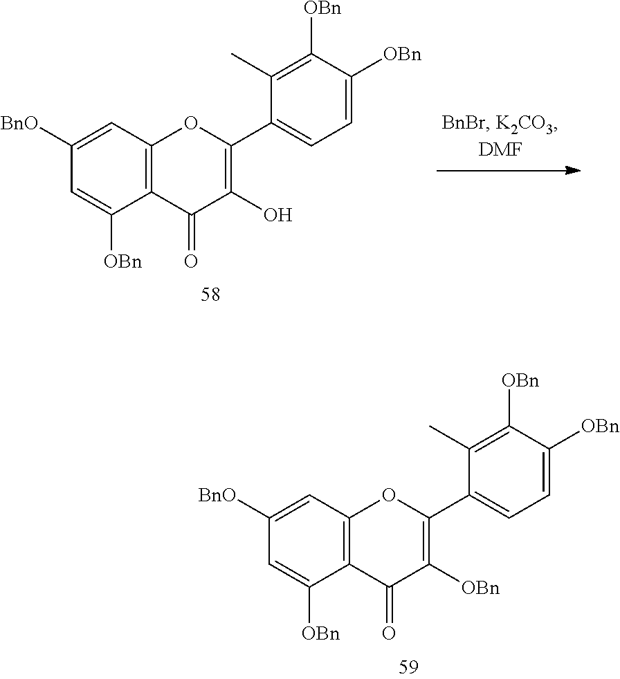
C1([BnO])=CC2=C(C([OBn])=C1)C(=O)C([OBn])=C(C1=CC=C([OBn])C([OBn])=C1C)O2.C1([BnO])=CC2=C(C([OBn])=C1)C(=O)C(O)=C(C1=CC=C([OBn])C([OBn])=C1C)O2
